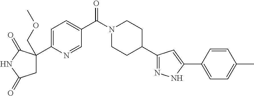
C1C(=O)NC(=O)C1(C1=CC=C(C(N2CCC(C3=NNC(C4=CC=C(C)C=C4)=C3)CC2)=O)C=N1)COC
